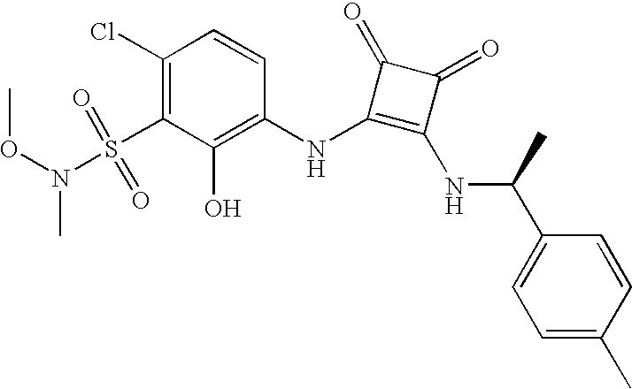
O(N(S(C1=C(Cl)C=CC(NC2=C(NC(C3=CC=C(C)C=C3)C)C(=O)C2=O)=C1O)(=O)=O)C)C
